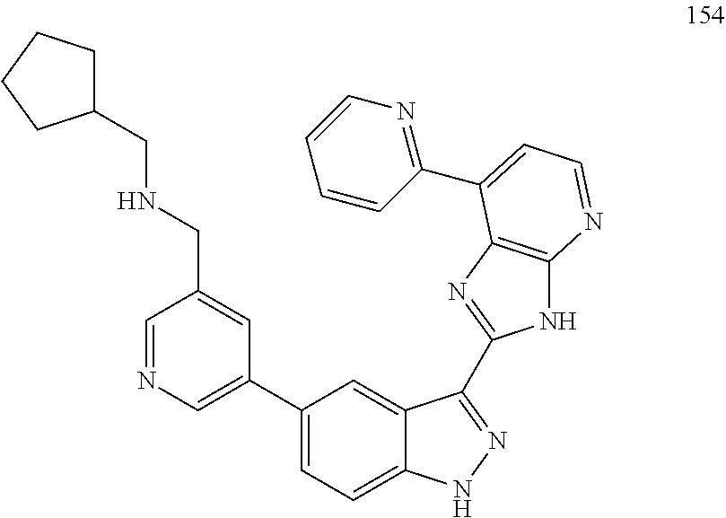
C1=NC=C(C2=CC=C3C(=C2)C(C2=NC4=C(N2)N=CC=C4C2=NC=CC=C2)=NN3)C=C1CNCC1CCCC1
